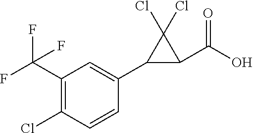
C1(C(F)(F)F)=C(Cl)C=CC(C2C(C(O)=O)C2(Cl)Cl)=C1
